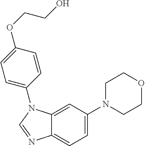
C1=C(N2CCOCC2)C=C2C(=C1)N=CN2C1=CC=C(OCCO)C=C1
